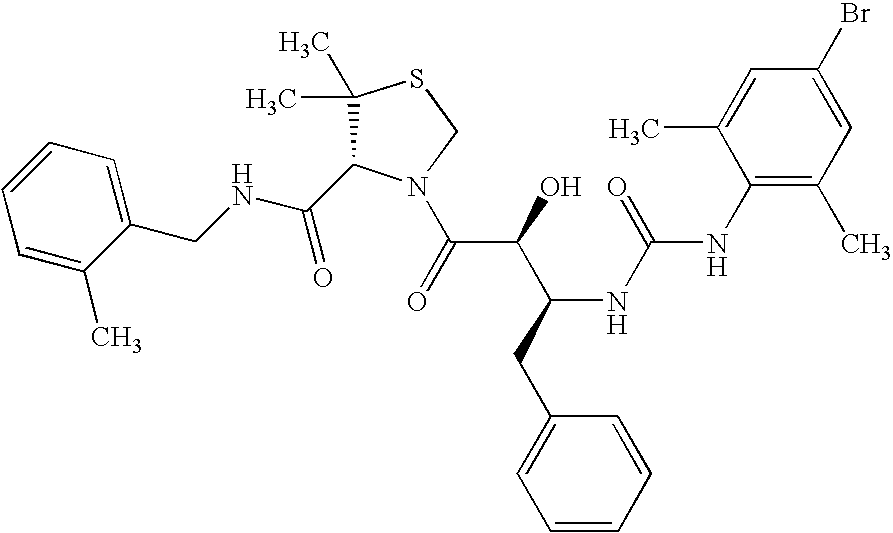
C(NCC1=CC=CC=C1C)(=O)C1C(C)(C)SCN1C(C(C(CC1=CC=CC=C1)NC(=O)NC1=C(C)C=C(Br)C=C1C)O)=O
